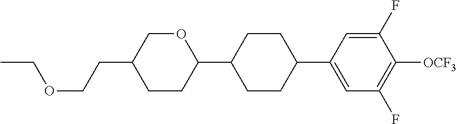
C(OCCC1CCC(C2CCC(C3=CC(F)=C([OCF3])C(F)=C3)CC2)OC1)C
